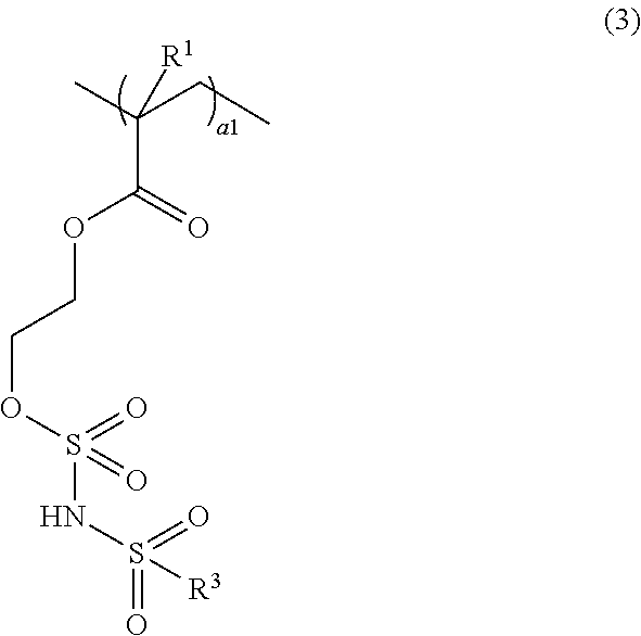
C(CC)(C)(C(=O)OCCOS(NS(=O)(=O)[R3])(=O)=O)[R1]
